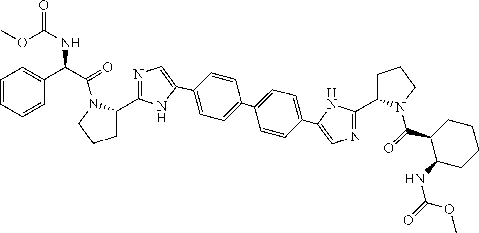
C(C(=O)N1C(C2=NC=C(C3=CC=C(C4=CC=C(C5=CN=C(C6CCCN6C(=O)C6C(NC(=O)OC)CCCC6)N5)C=C4)C=C3)N2)CCC1)(C1=CC=CC=C1)NC(=O)OC
